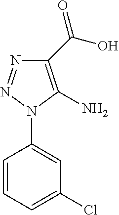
C1(Cl)=CC=CC(N2C(N)=C(C(=O)O)N=N2)=C1
